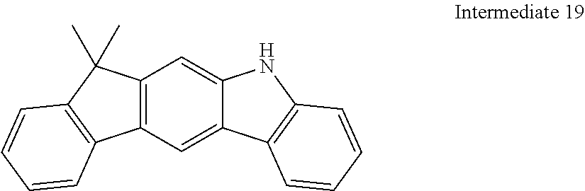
C12=C(C=C3C(=C1)NC1=C3C=CC=C1)C1=C(C2(C)C)C=CC=C1
